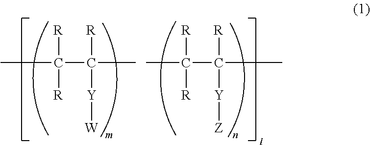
CC(C(C)([R])[Y][W])([R])[R].CC(C(C)([R])[Y][Z])([R])[R]
